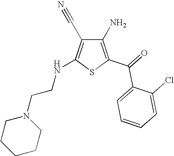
C1(N)=C(C(=O)C2=CC=CC=C2Cl)SC(NCCN2CCCCC2)=C1C#N
